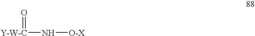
[Y-W-C](N[O-X])=O
